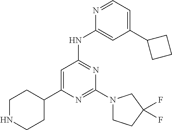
C1NCCC(C2=CC(NC3=CC(C4CCC4)=CC=N3)=NC(N3CCC(F)(F)C3)=N2)C1
